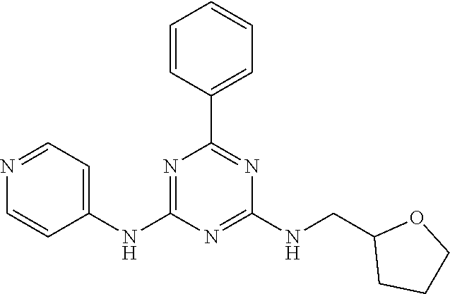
C1(NC2=CC=NC=C2)=NC(C2=CC=CC=C2)=NC(NCC2CCCO2)=N1
